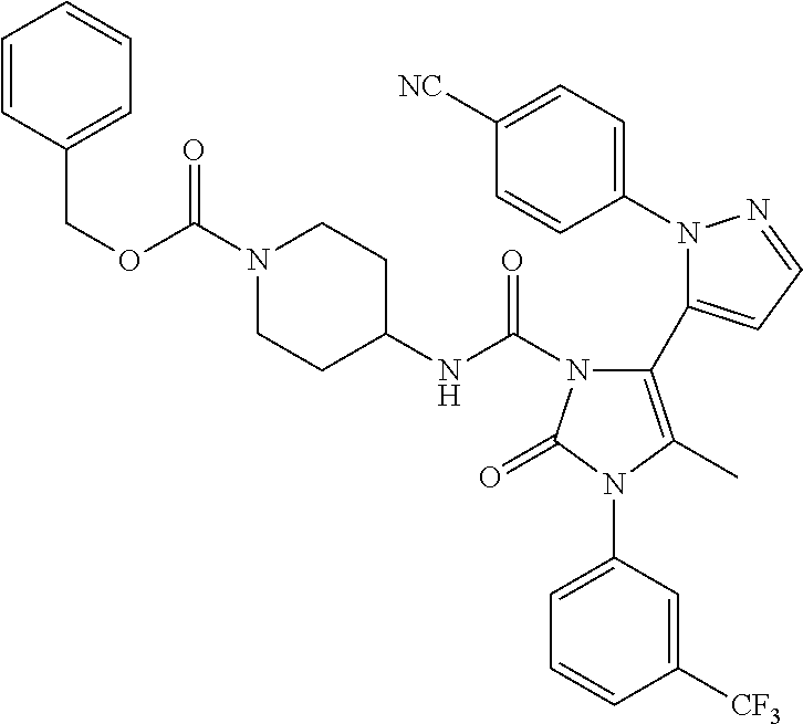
C1(N2N=CC=C2C2=C(C)N(C3=CC=CC([CF3])=C3)C(=O)N2C(NC2CCN(C(OCC3=CC=CC=C3)=O)CC2)=O)=CC=C([NC])C=C1
